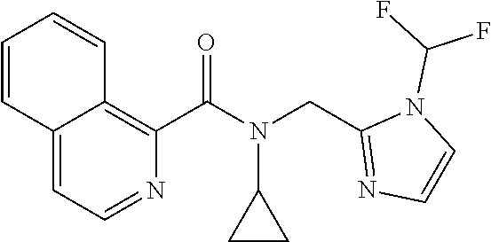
C12=CC=NC(C(N(CC3=NC=CN3C(F)F)C3CC3)=O)=C1C=CC=C2
